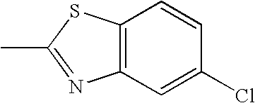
C12=C(C=C(Cl)C=C1)N=C(C)S2
